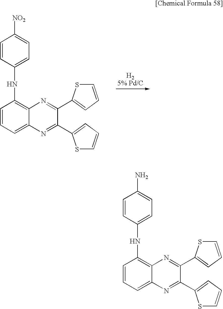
C1=CC=C2C(=C1NC1=CC=C([NO2])C=C1)N=C(C1=CC=CS1)C(C1=CC=CS1)=N2.C1=CC=C2C(=C1NC1=CC=C(N)C=C1)N=C(C1=CC=CS1)C(C1=CC=CS1)=N2
